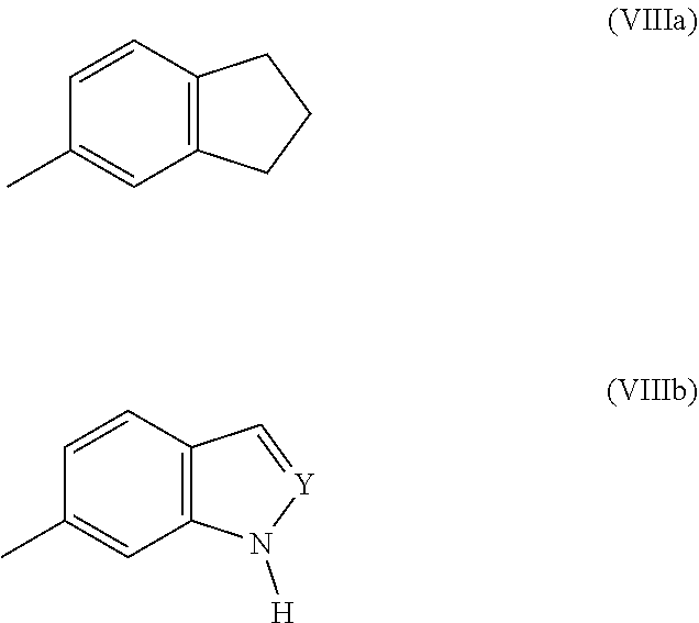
C1=CC2=C(C=C1C)CCC2.C1=CC2=C(C=C1C)N([H])[Y]=C2
